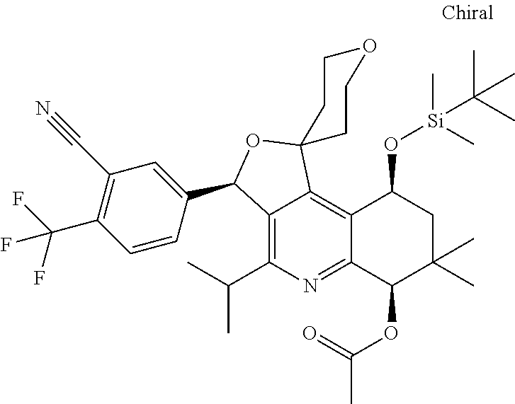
C12=C(C(C)C)N=C3C(=C1C1(OC2C2=CC(C#N)=C(C(F)(F)F)C=C2)CCOCC1)C(O[Si](C)(C)C(C)(C)C)CC(C)(C)C3OC(=O)C
